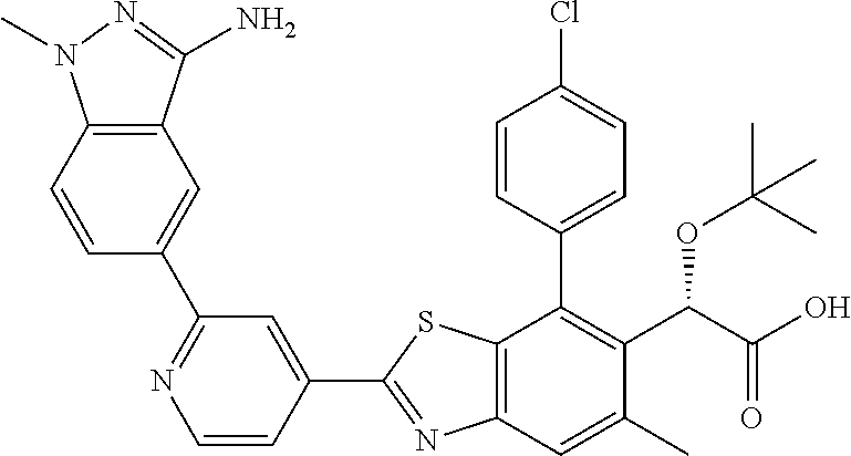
C1(C2=CC(C3=CC4=C(C=C3)N(C)N=C4N)=NC=C2)=NC2=C(S1)C(C1=CC=C(Cl)C=C1)=C(C(OC(C)(C)C)C(=O)O)C(C)=C2
